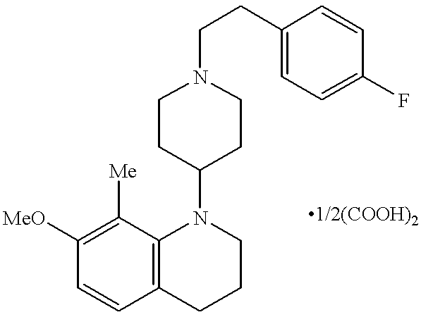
C1([MeO])=C([Me])C2=C(C=C1)CCCN2C1CCN(CCC2=CC=C(F)C=C2)CC1
